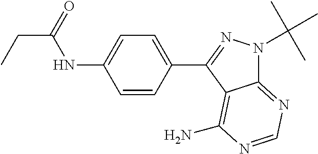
CCC(NC1=CC=C(C2=NN(C(C)(C)C)C3=NC=NC(N)=C23)C=C1)=O
